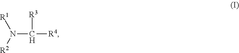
N(C([R3])[R4])([R2])[R1]
